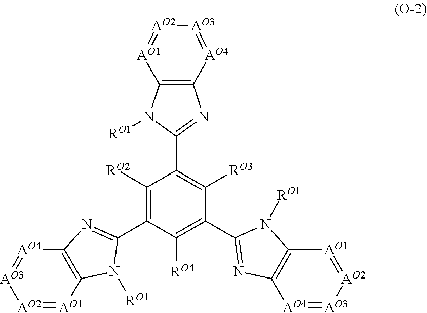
C12=C([AO4]=[AO3][AO2]=[AO1]1)N=C(C1=C([RO3])C(C3=NC4=C([AO1]=[AO2][AO3]=[AO4]4)N3[RO1])=C([RO4])C(C3=NC4=C([AO1]=[AO2][AO3]=[AO4]4)N3[RO1])=C1[RO2])N2[RO1]
